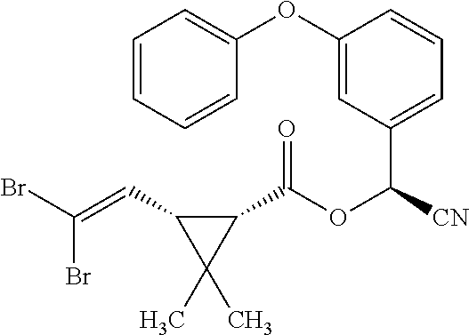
C1=CC=CC(OC2=CC(C([CN])OC(C3C(C=C(Br)Br)C3(C)C)=O)=CC=C2)=C1
